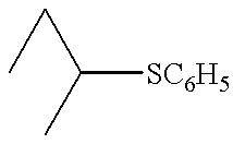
C([SC6H5])(CC)C
